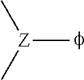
[Z](C)(C)C
